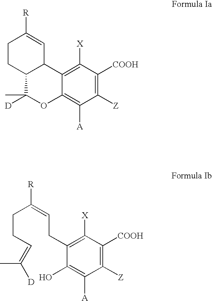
C1CC2C(C=C1[R])C1=C([X])C([COOH])=C([Z])C([A])=C1OC2(C)[D].C(CC=C([D])C)C(=CCC1=C([X])C([COOH])=C([Z])C([A])=C1O)[R]
